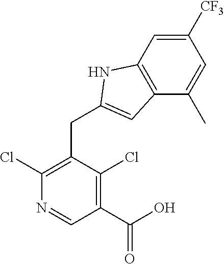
C1(Cl)=C(CC2=CC3=C(C=C([CF3])C=C3C)N2)C(Cl)=C(C(O)=O)C=N1
